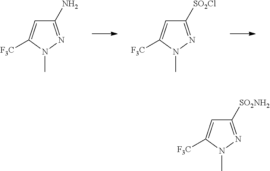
C1(N)=NN(C)C([F3C])=C1.C1([SO2Cl])=NN(C)C([F3C])=C1.C1([SO2NH2])=NN(C)C([F3C])=C1
